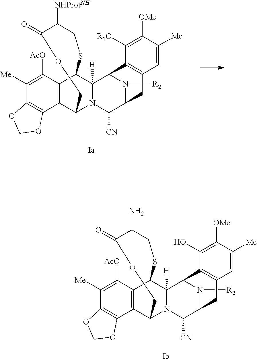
C12=C(C([AcO])=C([Me])C3=C1OCO3)C1C3([H])N(C2COC(=O)C(N)CS1)C([CN])C1N([R2])C3C2=C(C1)C=C([Me])C([OMe])=C2O.C12=C(C([AcO])=C([Me])C3=C1OCO3)C1C3([H])N(C2COC(=O)C([NHProtNH])CS1)C([CN])C1N([R2])C3C2=C(C1)C=C([Me])C([OMe])=C2[R1O]
